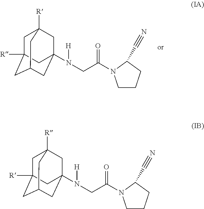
C1CCC(C#N)N1C(CN(C12CC3([R])CC([R])(CC(C1)C3)C2)[H])=O.C1CCC(C#N)N1C(CN(C12CC3([R])CC([R])(CC(C1)C3)C2)[H])=O
